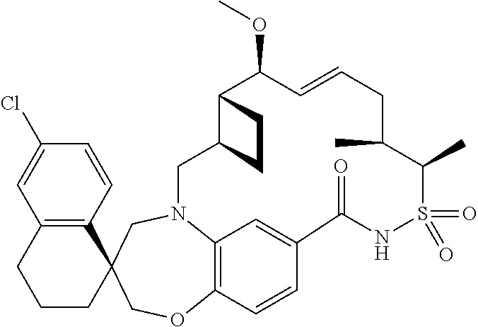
C1CC2(C3=C(C1)C=C(Cl)C=C3)COC1=C3N(C2)CC2C(C(OC)C=CCC(C)C(C)S(=O)(=O)NC(=O)C(=C3)C=C1)CC2
